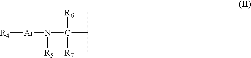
[R4][Ar]N(C([R7])(C(C)C)[R6])[R5]
